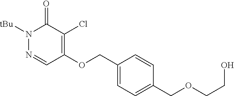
N1([tBu])N=CC(OCC2=CC=C(COCCO)C=C2)=C(Cl)C1=O
